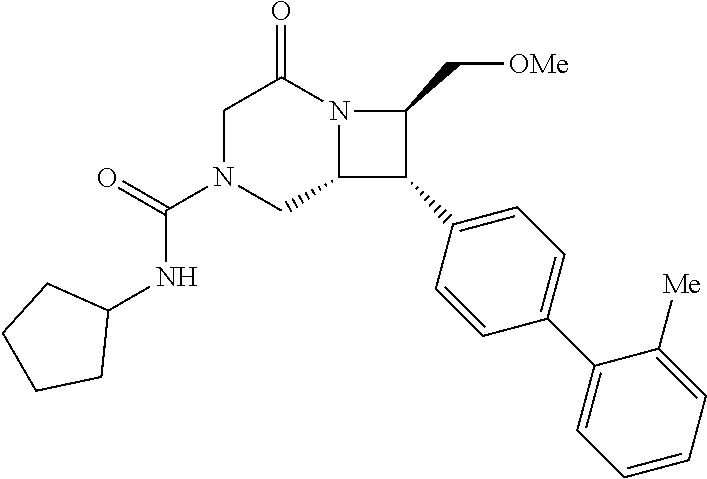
C1N(C(=O)NC2CCCC2)CC2N(C1=O)C(C[OMe])C2C1=CC=C(C2=CC=CC=C2[Me])C=C1
